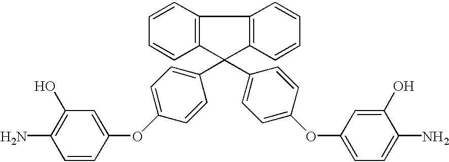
C1=CC(OC2=CC=C(C3(C4=CC=C(OC5=CC=C(N)C(O)=C5)C=C4)C4=C(C5=C3C=CC=C5)C=CC=C4)C=C2)=CC(O)=C1N
